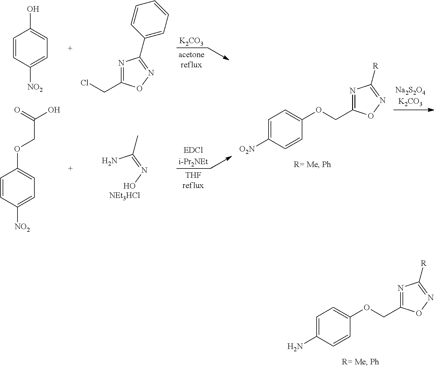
C1=C(N)C=CC(OCC2=NC([R])=NO2)=C1.C1=C([O2N])C=CC(OCC2=NC([R])=NO2)=C1.[K2CO3].[EDCli-Pr2NEt].NC(=NO)C.[NEt3HCl].N1=C(CCl)ON=C1C1=CC=CC=C1.C1=CC([NO2])=CC=C1O.C1=CC([NO2])=CC=C1OCC(O)=O
